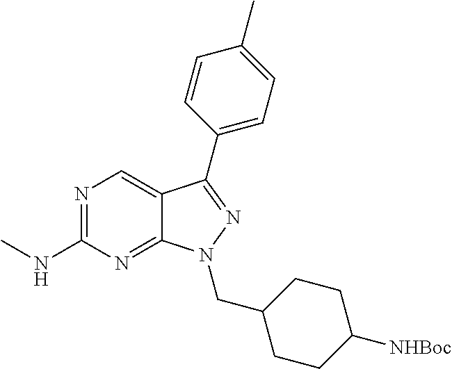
N1=C(NC)N=C2C(=C1)C(C1=CC=C(C)C=C1)=NN2CC1CCC([NHBoc])CC1
